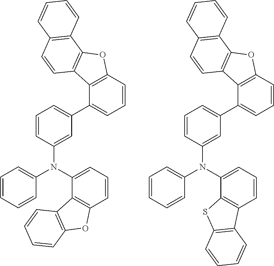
C1=CC(N(C2=CC=CC=C2)C2=CC=CC3=C2C2=C(O3)C=CC=C2)=CC(C2=CC=CC3=C2C2=C(O3)C3=C(C=C2)C=CC=C3)=C1.C1=CC(N(C2=CC=CC=C2)C2=CC=CC3=C2SC2=C3C=CC=C2)=CC(C2=CC=CC3=C2C2=C(O3)C3=C(C=C2)C=CC=C3)=C1
